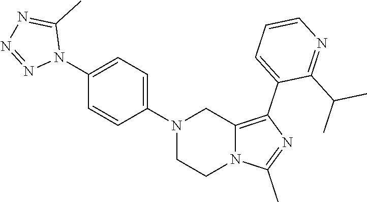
N1(C2=CC=C(N3C(C)=NN=N3)C=C2)CCN2C(=C(C3=CC=CN=C3C(C)C)N=C2C)C1
